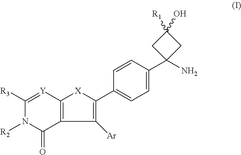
C1([R3])=[Y]C2=C(C(=O)N1[R2])C([Ar])=C(C1=CC=C(C3(N)CC(O)([R1])C3)C=C1)[X]2
